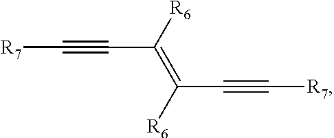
[R7]C#CC(=C([R6])C#C[R7])[R6]
